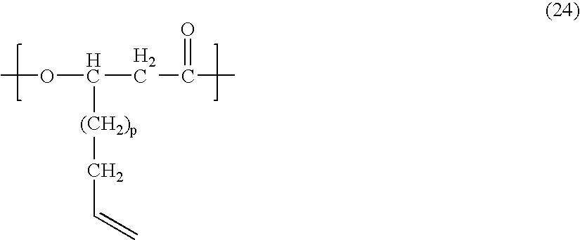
C([(CH2)p]C(CC(=O)C)OC)C=C
